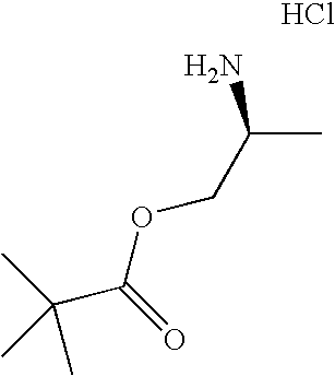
NC(C)COC(C(C)(C)C)=O.Cl
